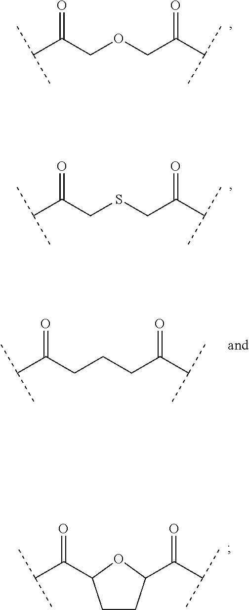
C(C(COCC(C(C)C)=O)=O)(C)C.C(C(CSCC(C(C)C)=O)=O)(C)C.C(C(CCCC(C(C)C)=O)=O)(C)C.C(C(=O)C1CCC(C(C(C)C)=O)O1)(C)C
